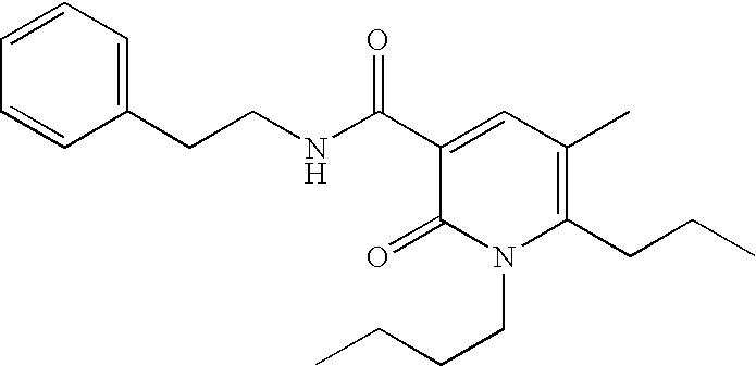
C(CNC(C1=CC(C)=C(CCC)N(CCCC)C1=O)=O)C1=CC=CC=C1
